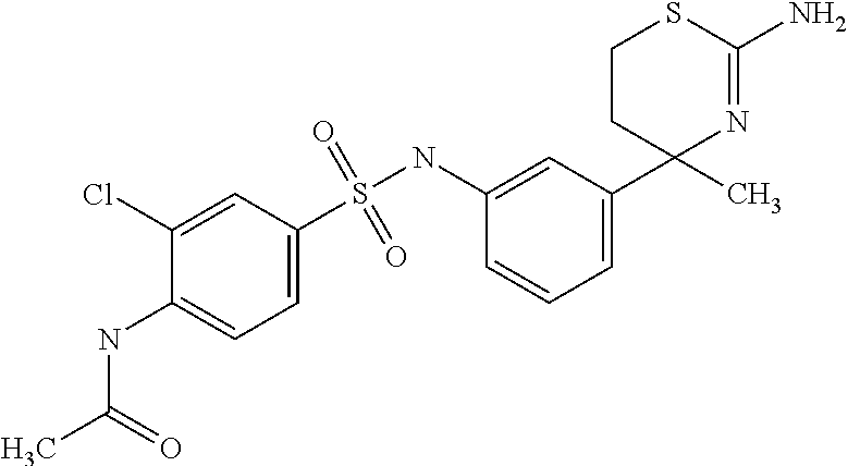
S(NC1=CC(C2(C)N=C(N)SCC2)=CC=C1)(=O)(C1=CC=C(NC(C)=O)C(Cl)=C1)=O
